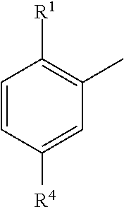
C1=CC([R4])=CC(C)=C1[R1]
